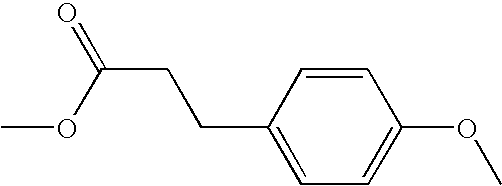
C1=CC(CCC(OC)=O)=CC=C1OC
